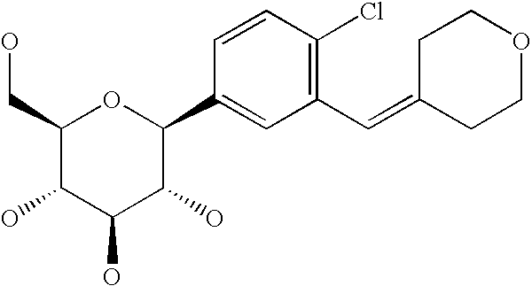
C1(CO)C(O)C(O)C(O)C(C2=CC(C=C3CCOCC3)=C(Cl)C=C2)O1
